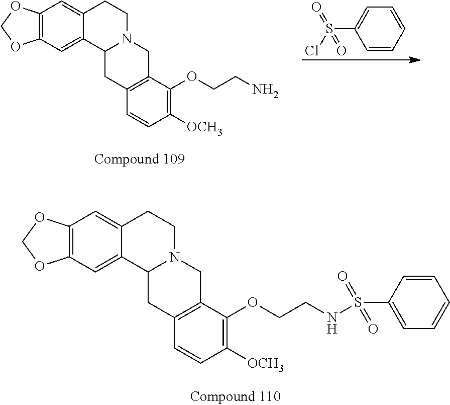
C12=C(C=C3C(=C1)CCN1C3CC3=C(C1)C(OCCN)=C([OCH3])C=C3)OCO2.C1=CC=C(S(=O)(Cl)=O)C=C1.C12=C(C=C3C(=C1)CCN1C3CC3=C(C1)C(OCCNS(C1=CC=CC=C1)(=O)=O)=C([OCH3])C=C3)OCO2
